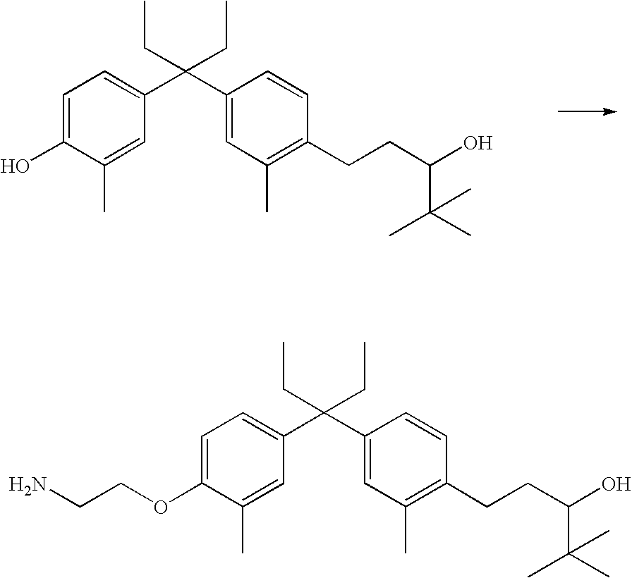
C1=C(O)C(C)=CC(C(C2=CC(C)=C(CCC(C(C)(C)C)O)C=C2)(CC)CC)=C1.C1=C(OCCN)C(C)=CC(C(C2=CC(C)=C(CCC(C(C)(C)C)O)C=C2)(CC)CC)=C1
